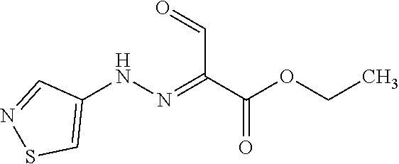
C1(NN=C(C(OCC)=O)C=O)=CSN=C1
